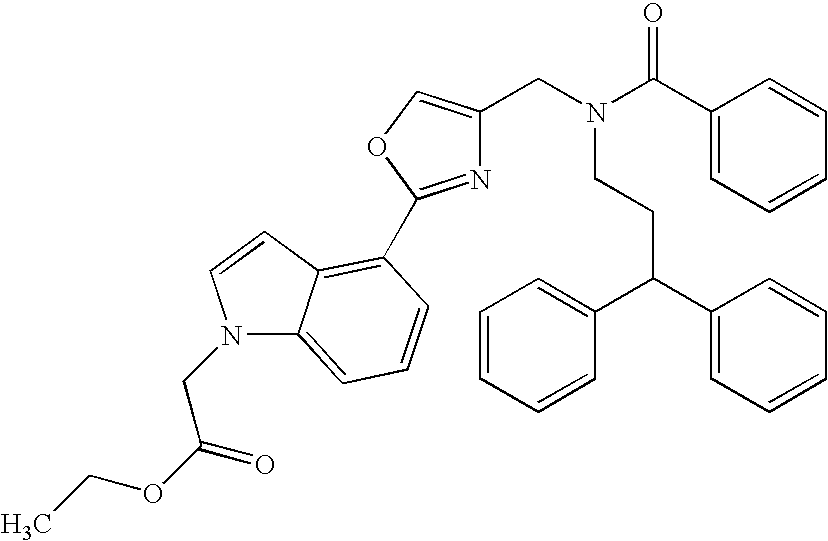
N(CCC(C1=CC=CC=C1)C1=CC=CC=C1)(CC1=COC(C2=C3C(=CC=C2)N(CC(OCC)=O)C=C3)=N1)C(C1=CC=CC=C1)=O
